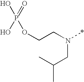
OP(O)(=O)OCCN(*)CC(C)C
